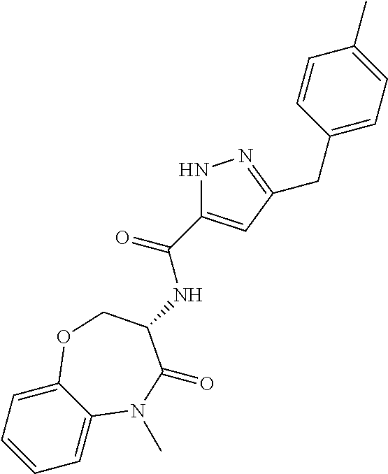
C1=CC=C2C(=C1)N(C)C(=O)C(NC(=O)C1=CC(CC3=CC=C(C)C=C3)=NN1)CO2
